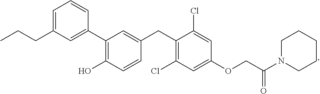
C1(C2=C(O)C=CC(CC3=C(Cl)C=C(OCC(N4CCCCC4)=O)C=C3Cl)=C2)=CC(CCC)=CC=C1
